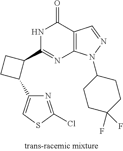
C1(C2CCC2C2=CSC(Cl)=N2)=NC2=C(C(=O)N1)C=NN2C1CCC(F)(F)CC1
